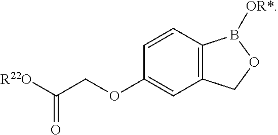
C(OC1=CC2=C(C=C1)B([OR*])OC2)C([R22O])=O
